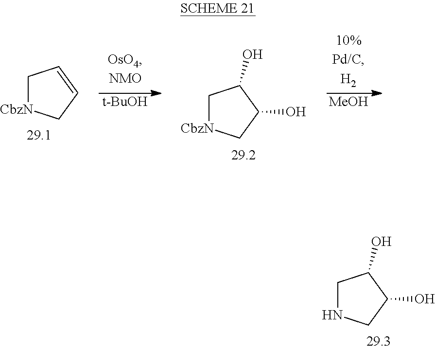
C1NCC(O)C1O.[MeOH].[t-BuOH].C1[CbzN]CC=C1.C1[CbzN]CC(O)C1O
